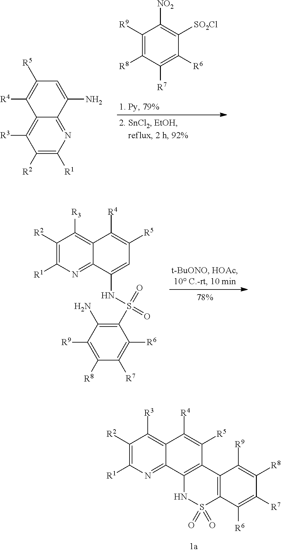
N1=C2C(=C([R3])C([R2])=C1[R1])C([R4])=C([R5])C=C2N.C1([R9])=C([R8])C([R7])=C([R6])C([SO2Cl])=C1[NO2].C1([R2])=C([R1])N=C2C(=C1[R3])C([R4])=C([R5])C=C2NS(=O)(=O)C1=C(N)C([R9])=C([R8])C([R7])=C1[R6].C1([R2])=C([R1])N=C2C(=C1[R3])C([R4])=C([R5])C1=C2NS(=O)(=O)C2=C1C([R9])=C([R8])C([R7])=C2[R6]
